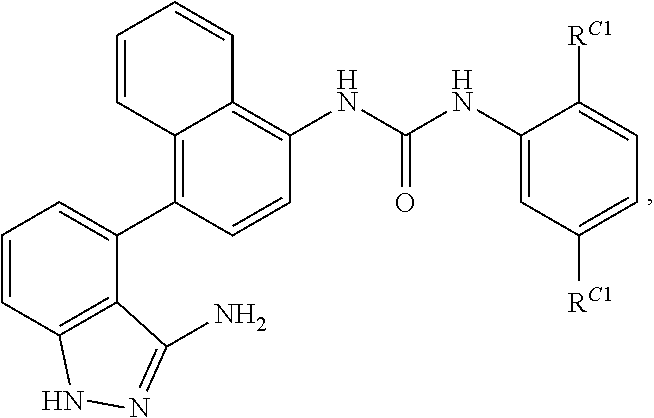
C12=C(C3=CC=CC4=C3C(N)=NN4)C=CC(NC(=O)NC3=CC([RC1])=CC=C3[RC1])=C1C=CC=C2
